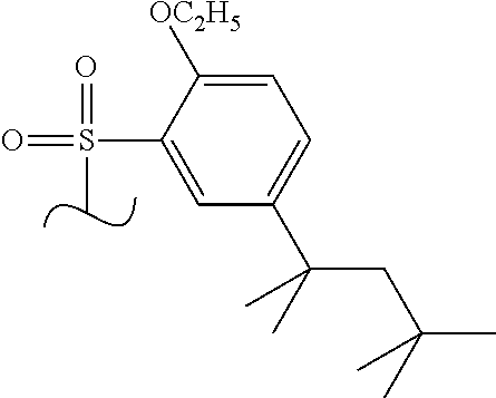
CS(=O)(=O)C1=CC(C(C)(CC(C)(C)C)C)=CC=C1[OC2H5]
